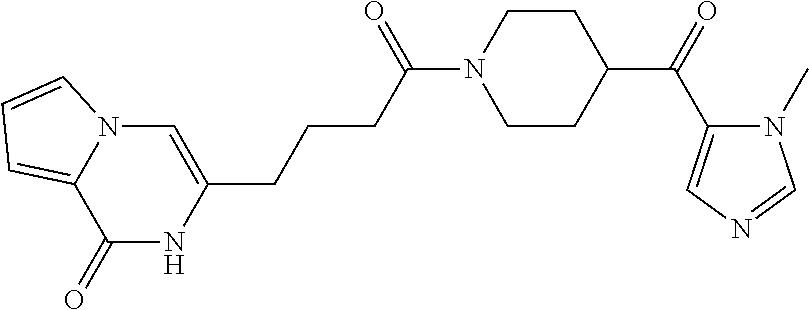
C1(=O)NC(CCCC(N2CCC(C(C3=CN=CN3C)=O)CC2)=O)=CN2C1=CC=C2
